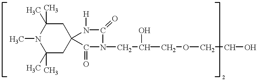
C1(C)(C)CC2(CC(C)(C)N1C)N([H])C(=O)N(CC(COCCO)O)C2=O
